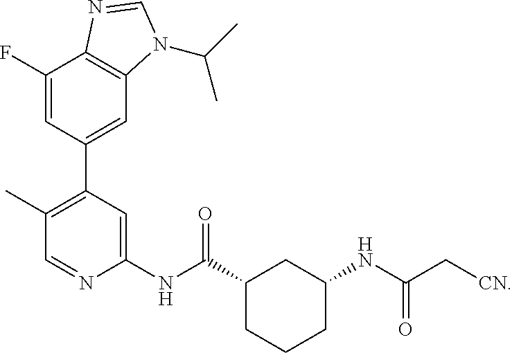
C1(F)=CC(C2=C(C)C=NC(NC(C3CCCC(NC(=O)C[CN])C3)=O)=C2)=CC2=C1N=CN2C(C)C
